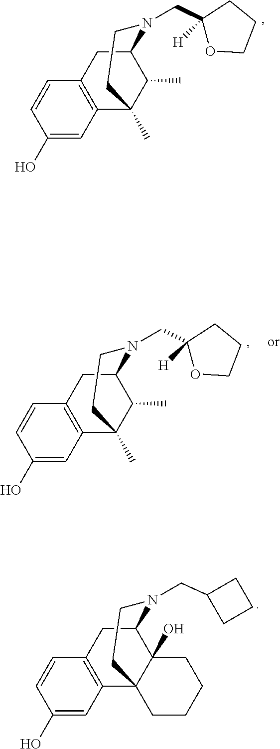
C1=CC(O)=CC2=C1CC1C3(O)C2(CCCC3)CCN1CC1CCC1.C1=CC(O)=CC2=C1CC1C(C)C2(C)CCN1CC1([H])OCCC1.C1=CC(O)=CC2=C1CC1C(C)C2(C)CCN1CC1([H])OCCC1
